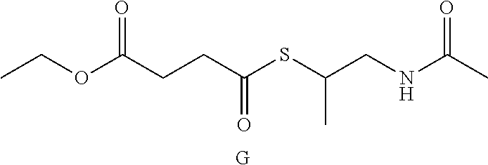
C(OC(CCC(SC(CNC(C)=O)C)=O)=O)C.[G]
